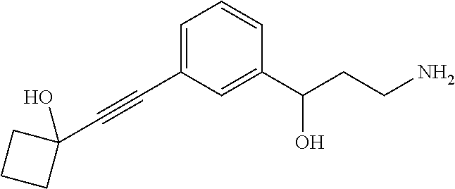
C1(C#CC2=CC=CC(C(CCN)O)=C2)(O)CCC1
